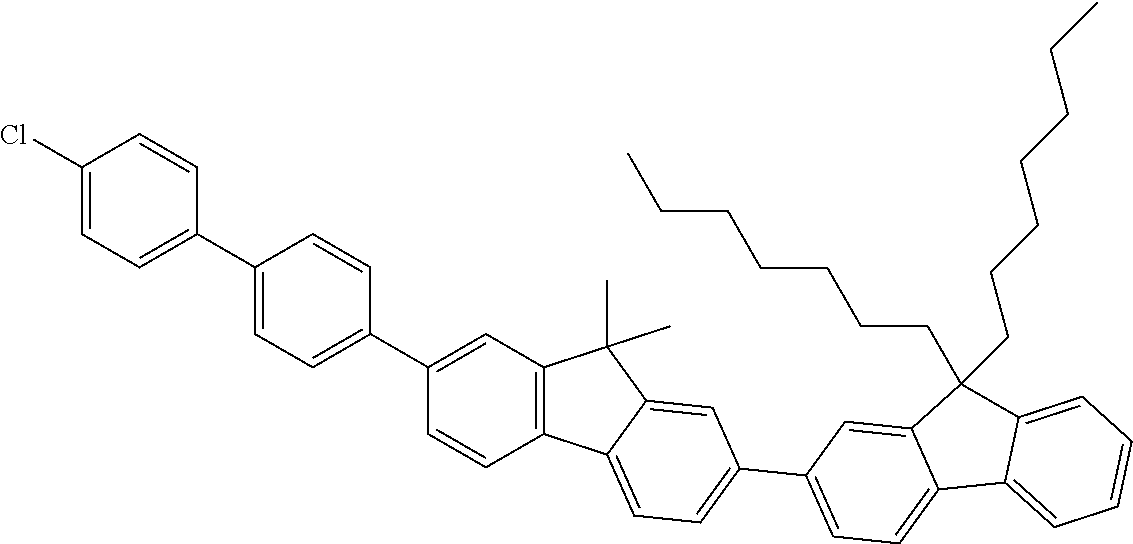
C1(Cl)=CC=C(C2=CC=C(C3=CC4=C(C=C3)C3=CC=C(C5=CC=C6C(=C5)C(CCCCCCC)(CCCCCCC)C5=CC=CC=C65)C=C3C4(C)C)C=C2)C=C1
